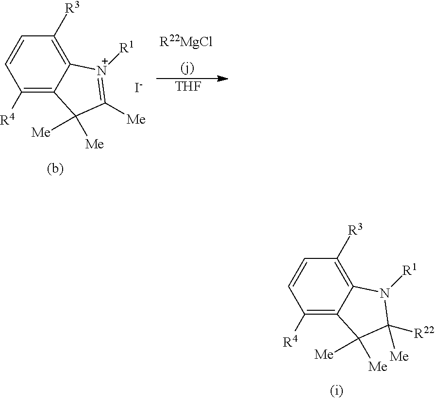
C1([R4])=C2C(=C([R3])C=C1)N([R1])C([Me])([R22])C2([Me])[Me].C1([R4])=C2C(=C([R3])C=C1)[N+]([R1])=C([Me])C2([Me])[Me].[I-].[THF].[R22MgCl]
